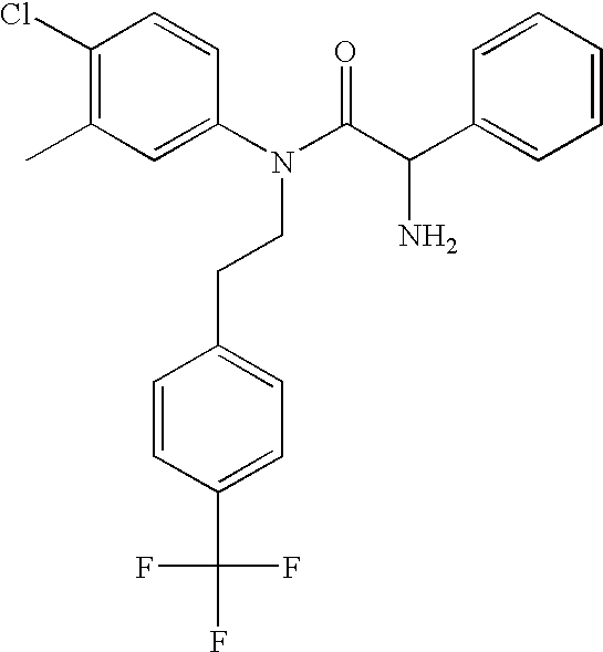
C1(Cl)=C(C)C=C(N(CCC2=CC=C(C(F)(F)F)C=C2)C(=O)C(N)C2=CC=CC=C2)C=C1
